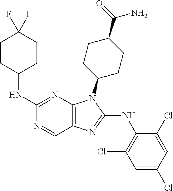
C1(NC2CCC(F)(F)CC2)=NC2=C(C=N1)N=C(NC1=C(Cl)C=C(Cl)C=C1Cl)N2C1CCC(C(=O)N)CC1
